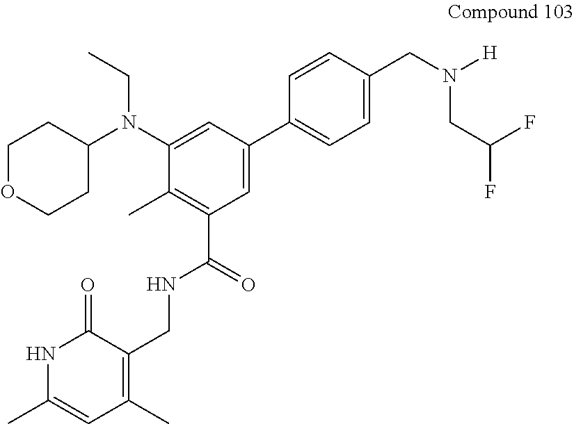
C1=C(C2=CC=C(CN([H])CC(F)F)C=C2)C=C(N(C2CCOCC2)CC)C(C)=C1C(=O)NCC1=C(C)C=C(C)NC1=O
